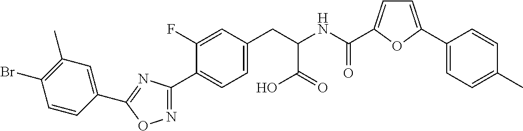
C1(C)=C(Br)C=CC(C2=NC(C3=CC=C(CC(NC(=O)C4=CC=C(C5=CC=C(C)C=C5)O4)C(O)=O)C=C3F)=NO2)=C1
